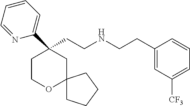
C1(CCNCCC2=CC([CF3])=CC=C2)(C2=CC=CC=N2)CCOC2(C1)CCCC2
